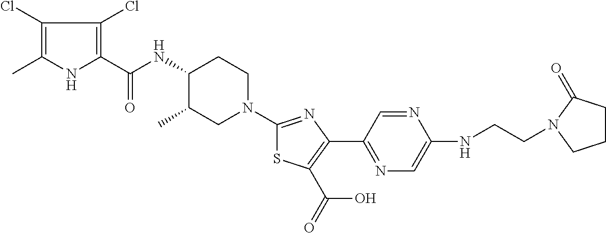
C1(Cl)=C(C)NC(C(NC2C(C)CN(C3=NC(C4=NC=C(NCCN5C(=O)CCC5)N=C4)=C(C(=O)O)S3)CC2)=O)=C1Cl
